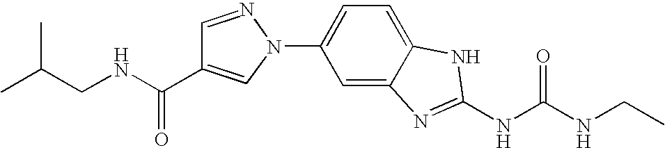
N1(C2=CC=C3C(=C2)N=C(NC(NCC)=O)N3)N=CC(C(NCC(C)C)=O)=C1
